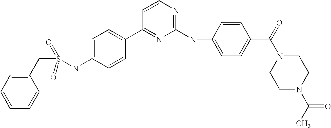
S(NC1=CC=C(C2=NC(NC3=CC=C(C(=O)N4CCN(C(C)=O)CC4)C=C3)=NC=C2)C=C1)(=O)(=O)CC1=CC=CC=C1
